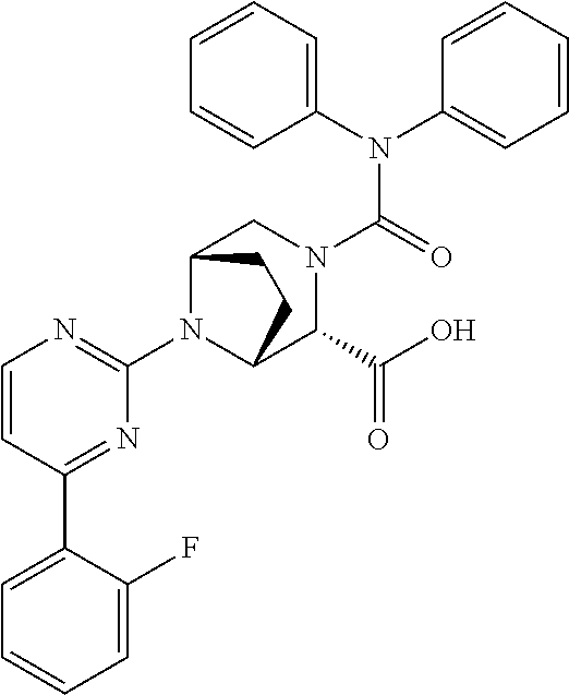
C1(N2C3C(C(O)=O)N(C(N(C4=CC=CC=C4)C4=CC=CC=C4)=O)CC2CC3)=NC=CC(C2=CC=CC=C2F)=N1
